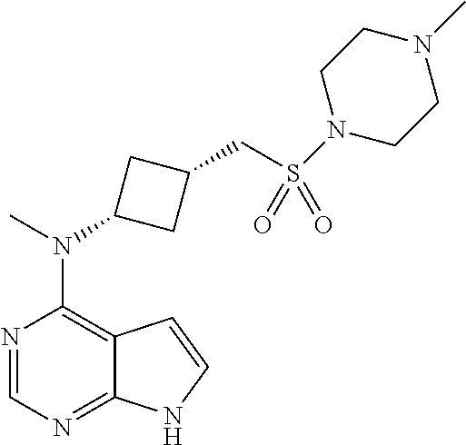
N1=CN=C2C(=C1N(C)C1CC(CS(N3CCN(C)CC3)(=O)=O)C1)C=CN2
